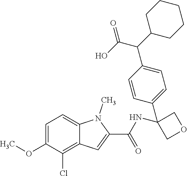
C1=C(OC)C(Cl)=C2C(=C1)N(C)C(C(=O)NC1(C3=CC=C(C(C(O)=O)C4CCCCC4)C=C3)COC1)=C2
